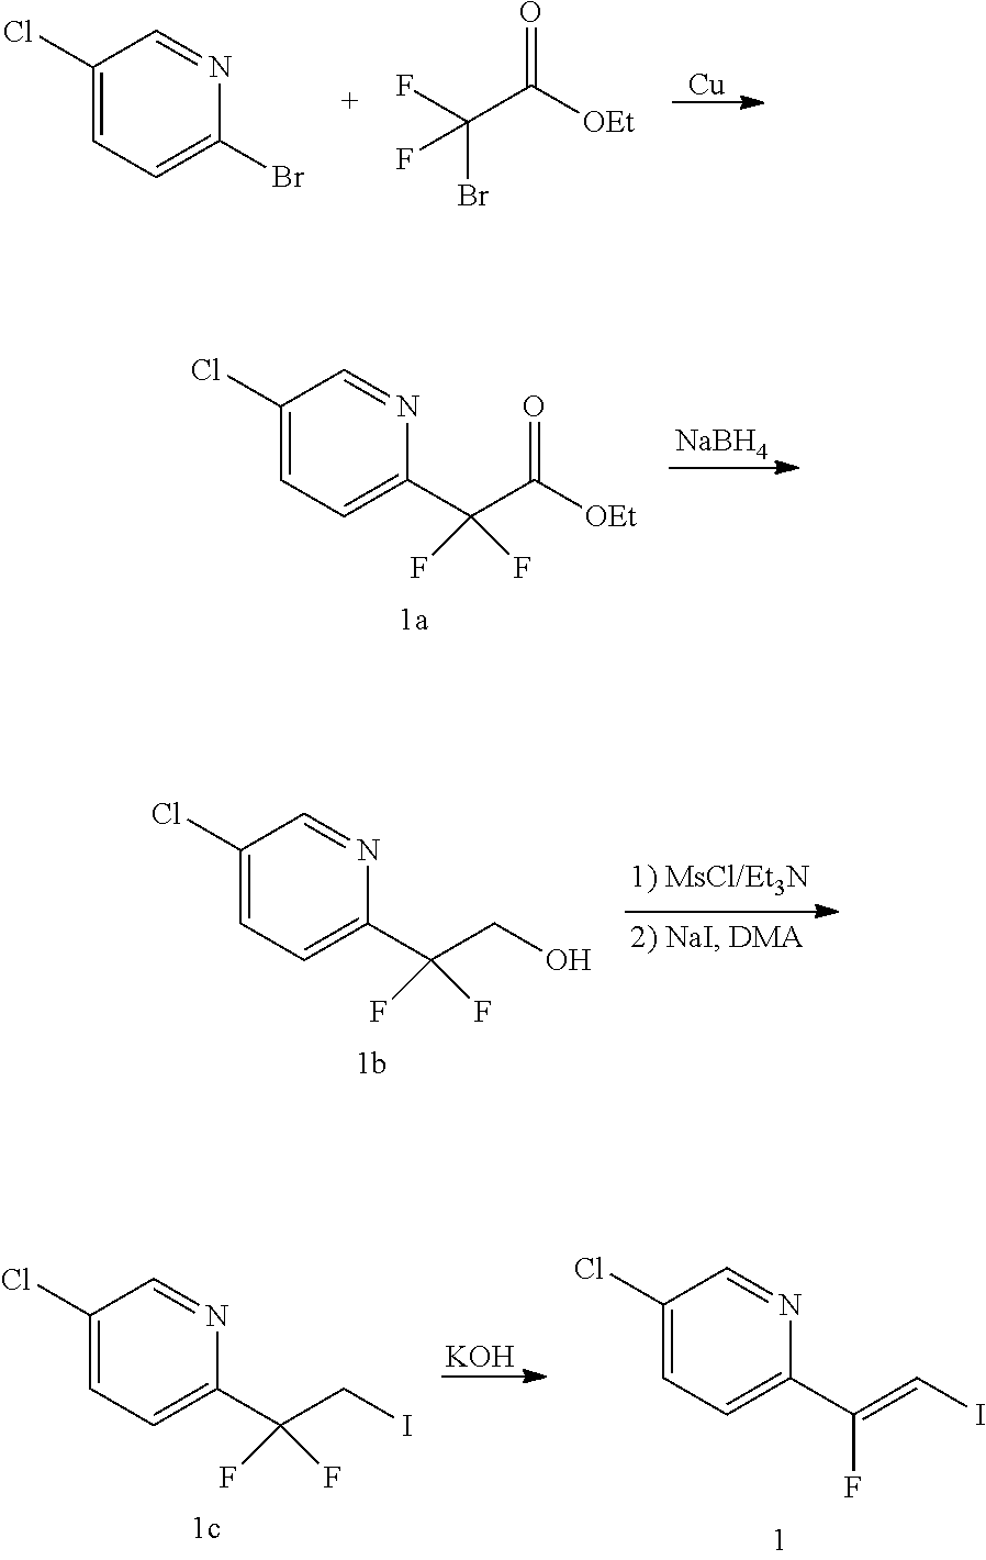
[Cu].C1(Cl)=CC=C(Br)N=C1.O=C([OEt])C(F)(Br)F.C1(Cl)=CC=C(C(C([OEt])=O)(F)F)N=C1.[NaBH4].C1(Cl)=CC=C(C(CO)(F)F)N=C1.C1(Cl)=CC=C(C(CI)(F)F)N=C1.[KOH].C1(Cl)=CC=C(C(=CI)F)N=C1
